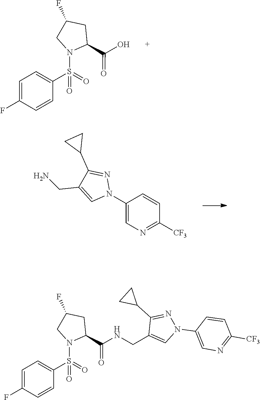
C1(N2N=C(C3CC3)C(CN)=C2)=CN=C([CF3])C=C1.C1(S(N2C(C(NCC3=CN(C4=CN=C([CF3])C=C4)N=C3C3CC3)=O)CC(F)C2)(=O)=O)=CC=C(F)C=C1.C1(S(N2C(C(O)=O)CC(F)C2)(=O)=O)=CC=C(F)C=C1
